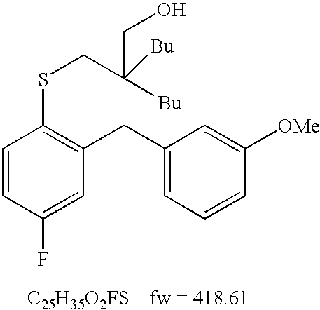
C1=CC(F)=CC(CC2=CC=CC([OMe])=C2)=C1SCC([Bu])(CO)[Bu].[C25H35O2FS]
